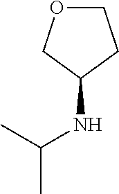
C1OCC(NC(C)C)C1
